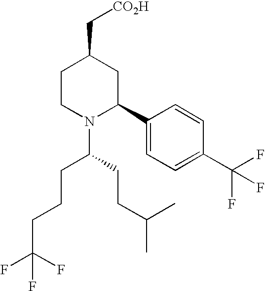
C1(C2CC(C[CO2H])CCN2C(CCCC(F)(F)F)CCC(C)C)=CC=C(C(F)(F)F)C=C1
